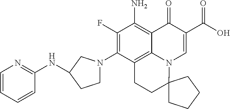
C1(F)=C(N2CCC(NC3=NC=CC=C3)C2)C2=C3C(=C1N)C(=O)C(C(O)=O)=CN3C1(CC2)CCCC1
